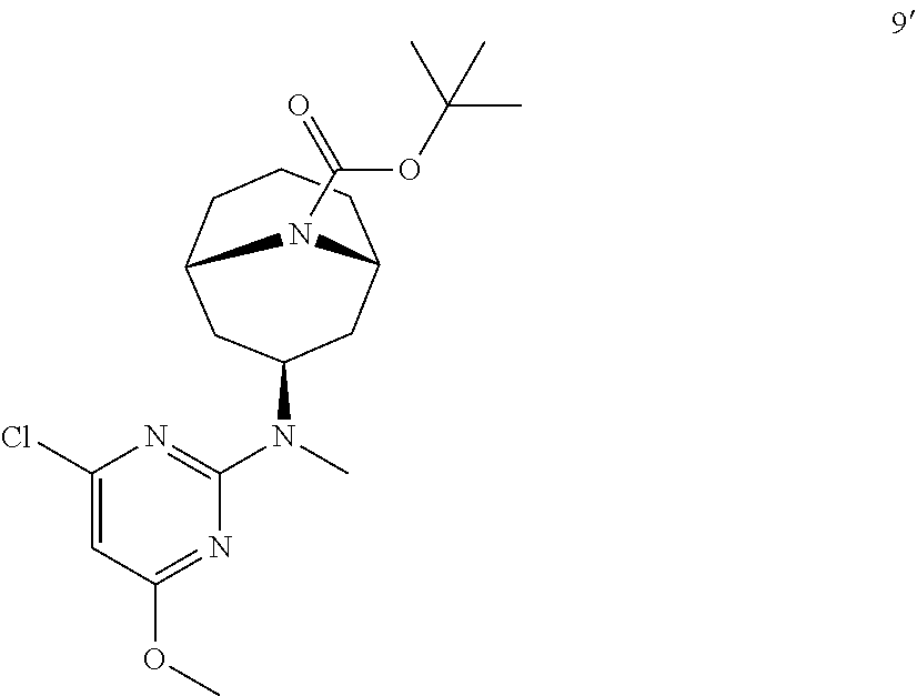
C12CC(N(C)C3=NC(Cl)=CC(OC)=N3)CC(CCC1)N2C(=O)OC(C)(C)C
